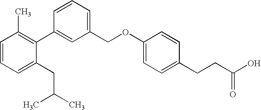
C1=CC=C(CC(C)C)C(C2=CC(COC3=CC=C(CCC(O)=O)C=C3)=CC=C2)=C1C
